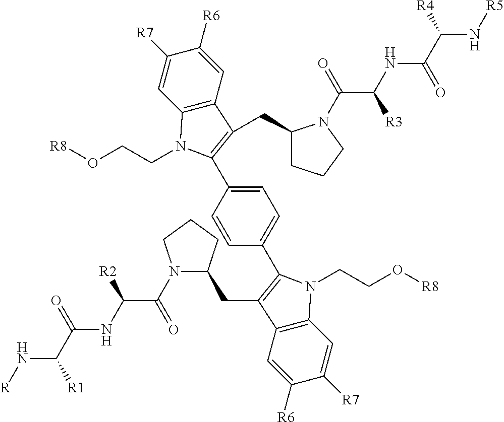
C12=C(C=C([R6])C([R7])=C1)C(CC1CCCN1C(C(NC(C(N[R5])[R4])=O)[R3])=O)=C(C1=CC=C(C3=C(CC4N(C(C(NC(C(N[R])[R1])=O)[R2])=O)CCC4)C4=C(C=C([R7])C([R6])=C4)N3CCO[R8])C=C1)N2CCO[R8]
